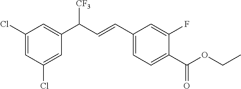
C1(Cl)=CC(Cl)=CC(C(C=CC2=CC=C(C(OCC)=O)C(F)=C2)[CF3])=C1
